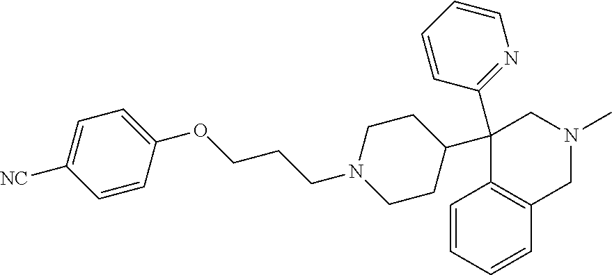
C1(C2=NC=CC=C2)(C2CCN(CCCOC3=CC=C([NC])C=C3)CC2)C2=C(CN(C)C1)C=CC=C2
